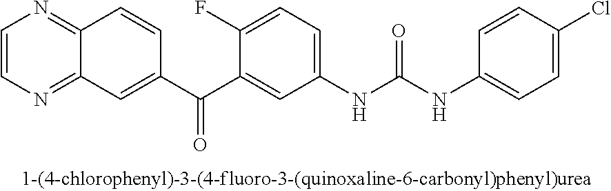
C1=CN=C2C(=N1)C=CC(C(C1=CC(NC(NC3=CC=C(Cl)C=C3)=O)=CC=C1F)=O)=C2
